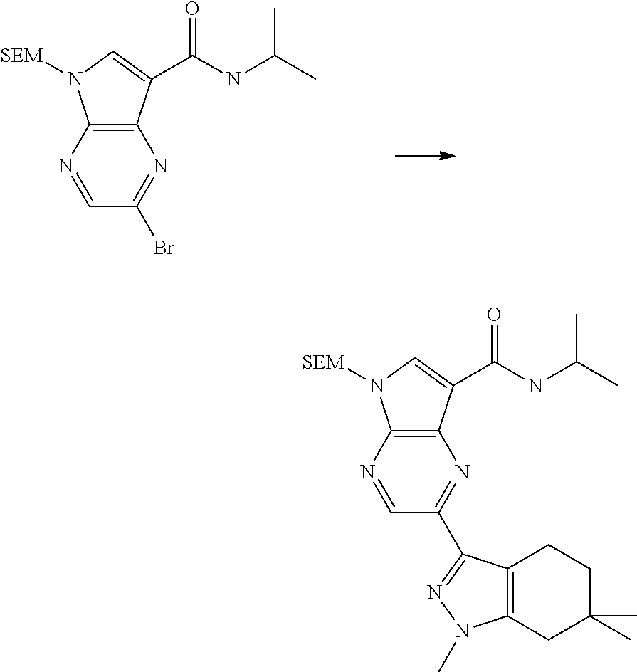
C12=C(C(C(NC(C)C)=O)=CN1[SEM])N=C(Br)C=N2.C12=C(C(C(NC(C)C)=O)=CN1[SEM])N=C(C1=NN(C)C3=C1CCC(C)(C)C3)C=N2
